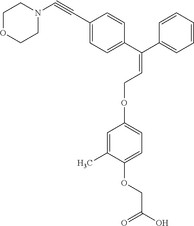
C1(C#CN2CCOCC2)=CC=C(C(C2=CC=CC=C2)=CCOC2=CC=C(OCC(O)=O)C(C)=C2)C=C1
